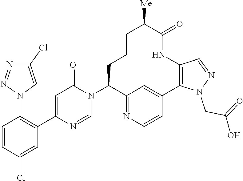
C1=CC(Cl)=CC(C2=CC(=O)N(C3C4=NC=CC(=C4)C4=C(NC(=O)C([Me])CCC3)C=NN4CC(O)=O)C=N2)=C1N1C=C(Cl)N=N1
